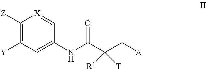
C1([Y])=C([Z])[X]=CC(NC(C(C[A])([R1])[T])=O)=C1
